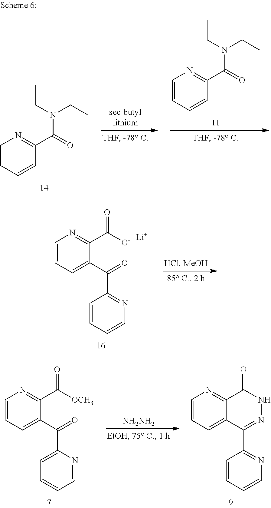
C1=CC=CN=C1C(=O)C1=CC=CN=C1C([O-])=O.[Li].[NH2NH2].C1=CC=CN=C1C1=NNC(=O)C2=NC=CC=C12.C1=C(C(=O)C2=CC=CN=C2C([OCH3])=O)N=CC=C1.C1=CC=CC(C(=O)N(CC)CC)=N1.C1=CC=CC(C(=O)N(CC)CC)=N1
